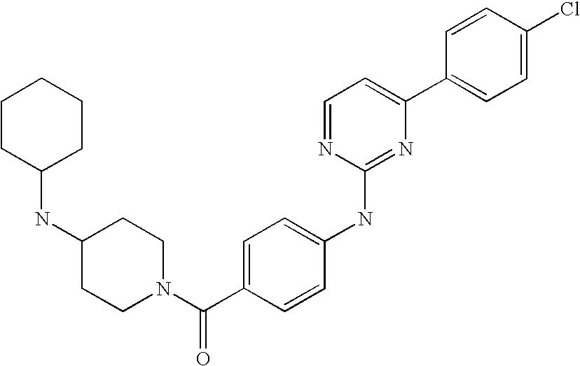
C1=CC(C2=CC=NC(NC3=CC=C(C(N4CCC(NC5CCCCC5)CC4)=O)C=C3)=N2)=CC=C1Cl
